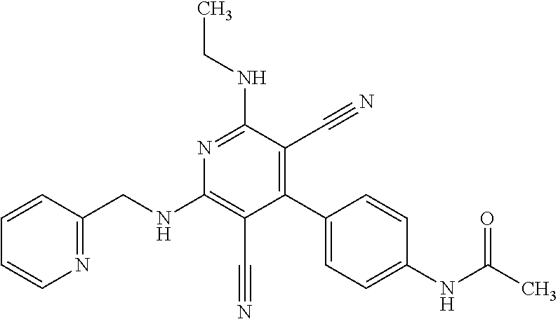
C1(C2=CC=C(NC(C)=O)C=C2)=C(C#N)C(NCC)=NC(NCC2=NC=CC=C2)=C1C#N
